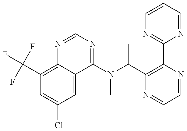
C1(C(F)(F)F)=C2C(=CC(Cl)=C1)C(N(C(C1=C(C3=NC=CC=N3)N=CC=N1)C)C)=NC=N2
